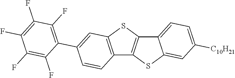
C12=C(SC3=C1SC1=CC([C10H21])=CC=C31)C=C(C1=C(F)C(F)=C(F)C(F)=C1F)C=C2
